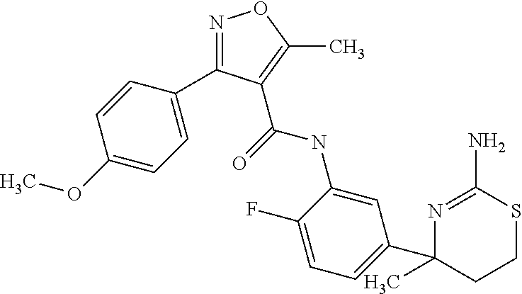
N(C1=CC(C2(C)CCSC(N)=N2)=CC=C1F)C(=O)C1=C(C)ON=C1C1=CC=C(OC)C=C1
